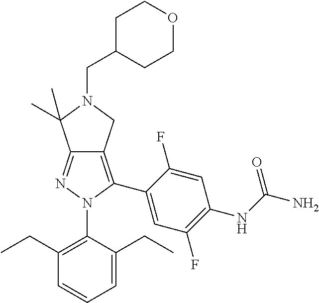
C1(CC)=C(N2C(C3=CC(F)=C(NC(N)=O)C=C3F)=C3C(=N2)C(C)(C)N(CC2CCOCC2)C3)C(CC)=CC=C1
